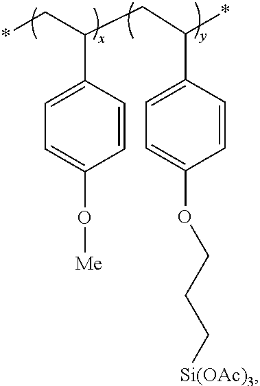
C(C(CC(*)C1=CC=C(OCCC[Si(OAc)3])C=C1)C1=CC=C(O[Me])C=C1)*
